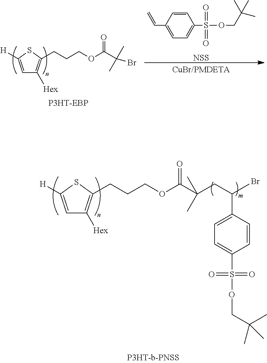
C1=C([H])SC(CCCOC(=O)C(CC(C2=CC=C(S(=O)(=O)OCC(C)(C)C)C=C2)Br)(C)C)=C1[Hex].C1=CC(C=C)=CC=C1S(=O)(=O)OCC(C)(C)C.[NSS].C1=C([H])SC(CCCOC(=O)C(Br)(C)C)=C1[Hex].[P3HT-EBP]
